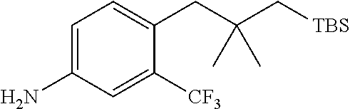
C1=C(N)C=C([CF3])C(CC(C[TBS])(C)C)=C1
